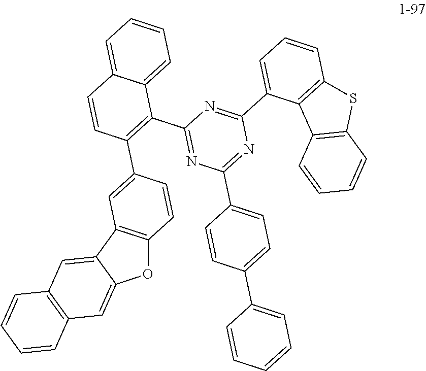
O1C2=C(C3=CC4=C(C=C13)C=CC=C4)C=C(C1=C(C3=NC(C4=CC=C(C5=CC=CC=C5)C=C4)=NC(C4=CC=CC5=C4C4=C(S5)C=CC=C4)=N3)C3=CC=CC=C3C=C1)C=C2
